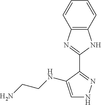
C12=C(C=CC=C1)NC(C1=NNC=C1NCCN)=N2
